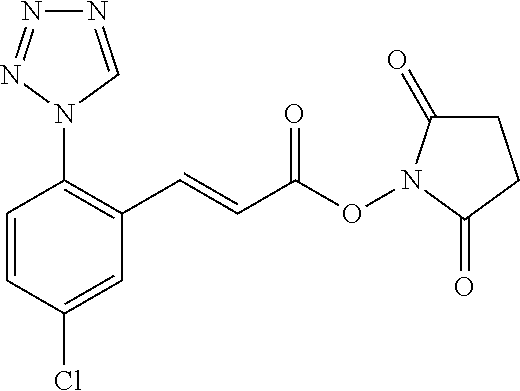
N1=CN(C2=C(C=CC(ON3C(=O)CCC3=O)=O)C=C(Cl)C=C2)N=N1
